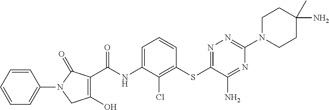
C1(O)=C(C(NC2=CC=CC(SC3=NN=C(N4CCC(C)(N)CC4)N=C3N)=C2Cl)=O)C(=O)N(C2=CC=CC=C2)C1
